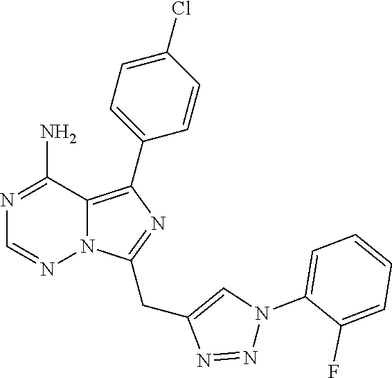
N1=C(N)C2=C(C3=CC=C(Cl)C=C3)N=C(CC3=CN(C4=CC=CC=C4F)N=N3)N2N=C1
